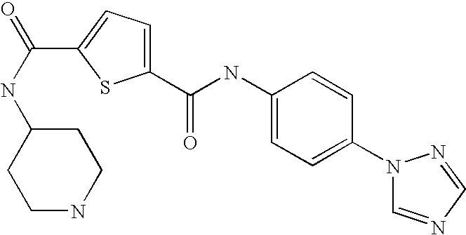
C1(C(=O)NC2=CC=C(N3C=NC=N3)C=C2)=CC=C(C(=O)NC2CCNCC2)S1
